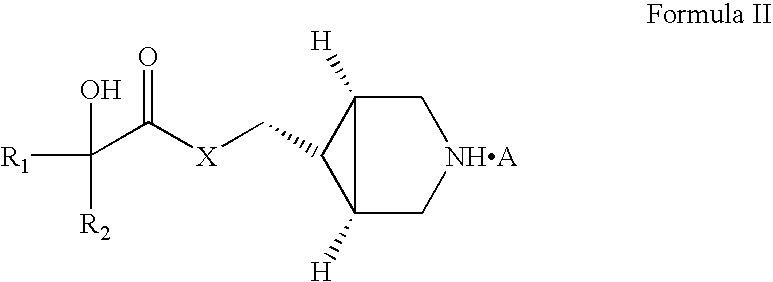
C12([H])C[NHA]CC1([H])C2C[X]C(C([R1])(O)[R2])=O
